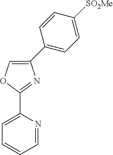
O1C(C2=CC=CC=N2)=NC(C2=CC=C([SO2Me])C=C2)=C1
